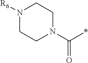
N1([R6])CCN(C(*)=O)CC1
